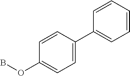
C1=CC(C2=CC=CC=C2)=CC=C1OB
